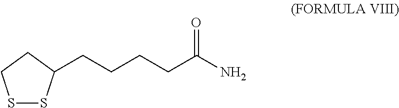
S1SC(CCCCC(N)=O)CC1
